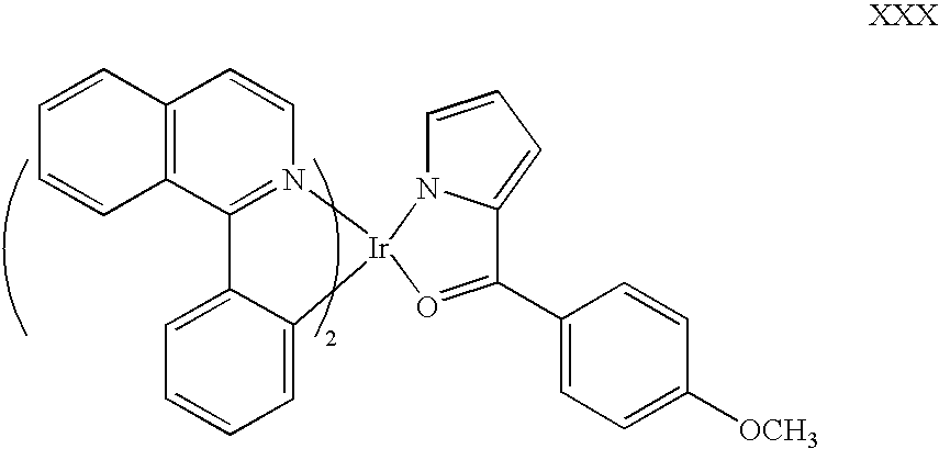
C12=C(C3=N(C=C1)[Ir]1(C4=CC=CC=C34)N3C(=CC=C3)C(C3=CC=C([OCH3])C=C3)=O1)C=CC=C2
